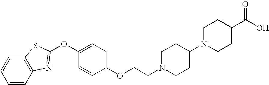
C1=CC2=C(C=C1)SC(OC1=CC=C(OCCN3CCC(N4CCC(C(O)=O)CC4)CC3)C=C1)=N2
